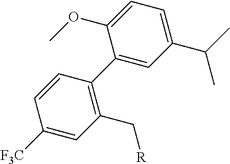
C1(C2=C(C[R])C=C([F3C])C=C2)=CC(C(C)C)=CC=C1OC
